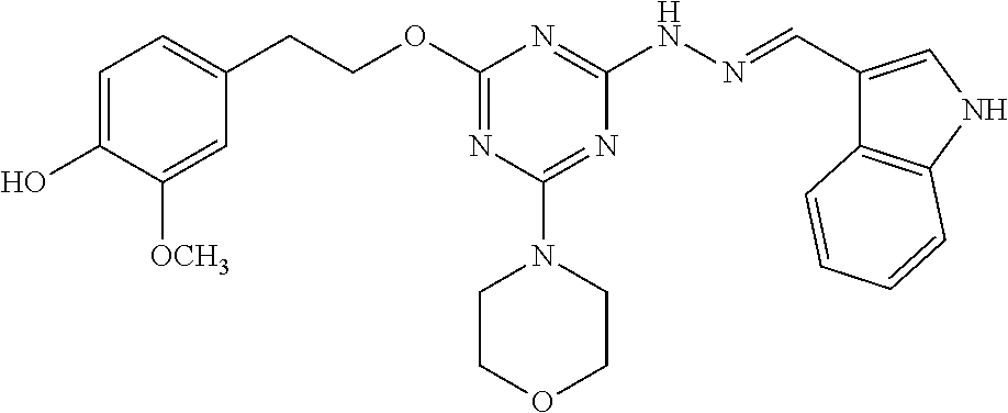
O(C1=NC(N2CCOCC2)=NC(NN=CC2=CNC3=C2C=CC=C3)=N1)CCC1=CC=C(O)C([OCH3])=C1
